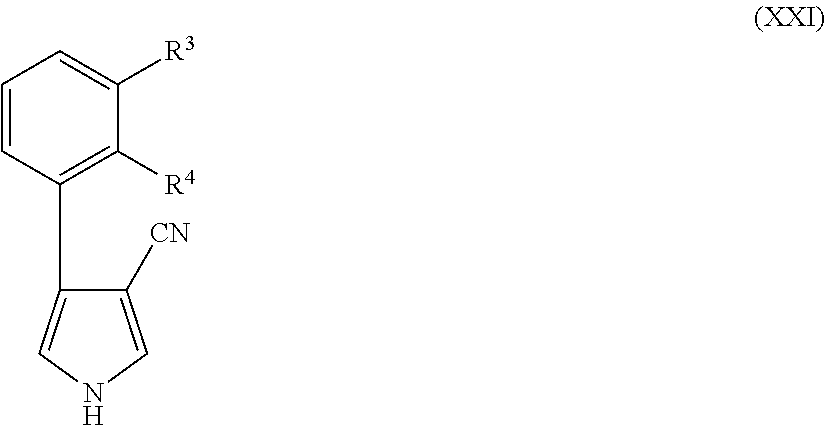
C1=CC(C2=CNC=C2[CN])=C([R4])C([R3])=C1
